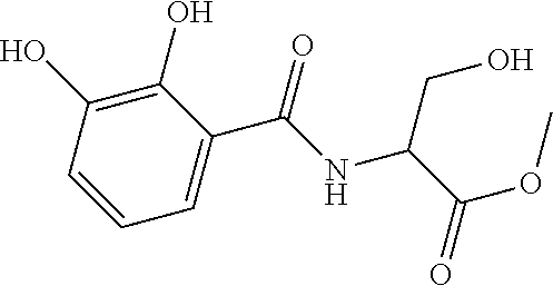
C1(O)=C(O)C(C(NC(C(OC)=O)CO)=O)=CC=C1
